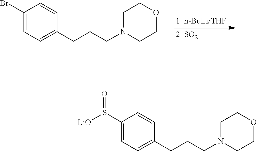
C1(Br)=CC=C(CCCN2CCOCC2)C=C1.C1(S([LiO])=O)=CC=C(CCCN2CCOCC2)C=C1
